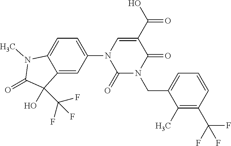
C1=C(N2C(=O)N(CC3=CC=CC(C(F)(F)F)=C3C)C(=O)C(C(O)=O)=C2)C=C2C(=C1)N(C)C(=O)C2(O)C(F)(F)F
